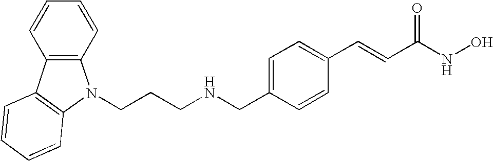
C12=C(C=CC=C1)N(CCCNCC1=CC=C(C=CC(NO)=O)C=C1)C1=C2C=CC=C1
